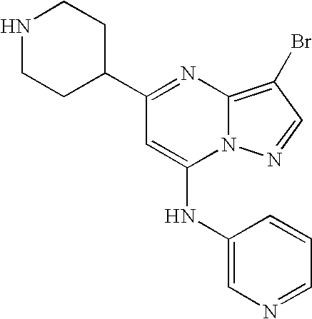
C1(C2CCNCC2)=NC2=C(Br)C=NN2C(NC2=CN=CC=C2)=C1
